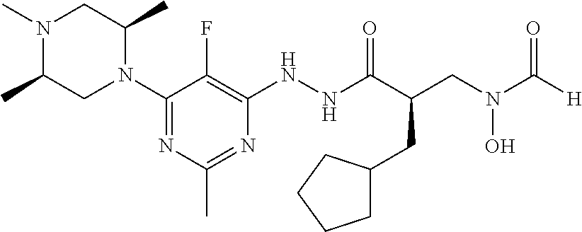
N1(C2=NC(C)=NC(NNC(C(CC3CCCC3)CN(C([H])=O)O)=O)=C2F)C(C)CN(C)C(C)C1
